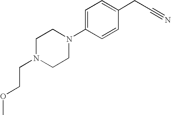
C1N(CCOC)CCN(C2=CC=C(CC#N)C=C2)C1
